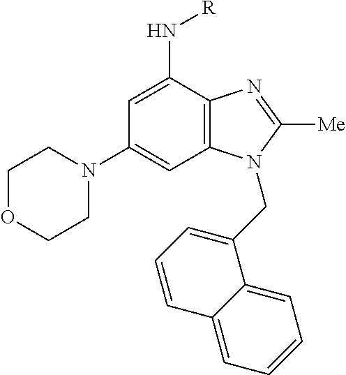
C1(N2CCOCC2)=CC2=C(C(N[R])=C1)N=C([Me])N2CC1=CC=CC2=CC=CC=C12
